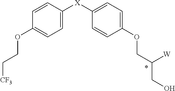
C1=CC([X]C2=CC=C(OCC([W])CO)C=C2)=CC=C1OCC[CF3]
